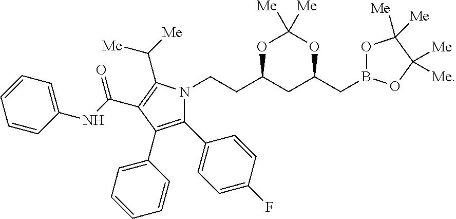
O1C(CCN2C(C3=CC=C(F)C=C3)=C(C3=CC=CC=C3)C(C(NC3=CC=CC=C3)=O)=C2C([Me])[Me])CC(CB2OC([Me])([Me])C([Me])([Me])O2)OC1([Me])[Me]
